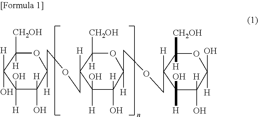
O1C([H])(COCC2([H])C([H])([CH2OH])OC([H])(COCC3([H])C([H])([CH2OH])OC([H])(O)C([H])(O)C3(O)[H])C([H])(O)C2(O)[H])C([H])(O)C(O)([H])C([H])(O)C1([H])[CH2OH]
